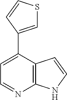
C1=C(C2=CSC=C2)C2=C(N=C1)NC=C2
